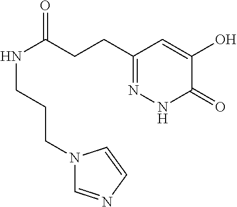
C(CCC1=NNC(=O)C(O)=C1)(=O)NCCCN1C=NC=C1
